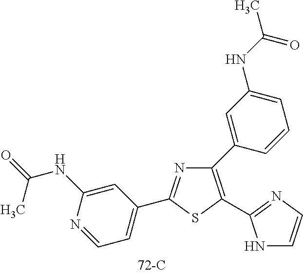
N1=C(C2=CC=NC(NC(=O)C)=C2)SC(C2=NC=CN2)=C1C1=CC(NC(C)=O)=CC=C1
